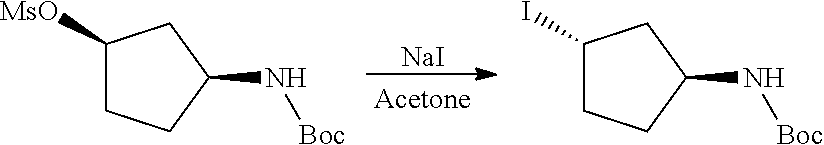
[NaI].C1([MsO])CCC(N[Boc])C1.C1(I)CCC(N[Boc])C1
